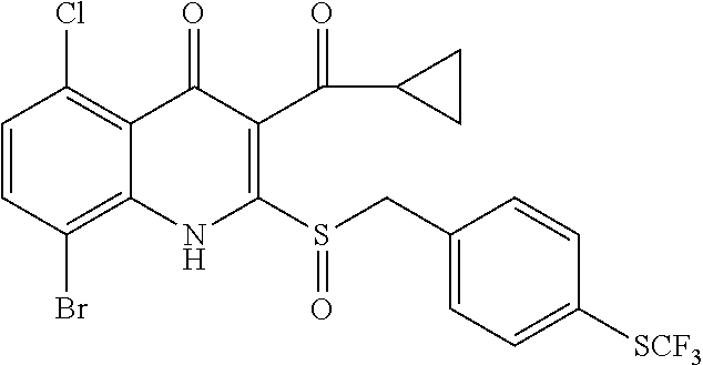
C1=CC(Br)=C2C(=C1Cl)C(=O)C(C(=O)C1CC1)=C(S(CC1=CC=C([SCF3])C=C1)=O)N2
